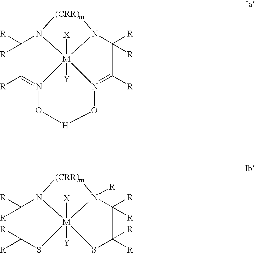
[M]123([X])([Y])N(C([R])([R])C([R])([R])S1)[(CRR)m]N2([R])C([R])([R])C([R])([R])S3.[M]123([X])([Y])N4C([R])([R])C([R])=N1O[H]ON2=C([R])C([R])([R])N3[(CRR)m]4
